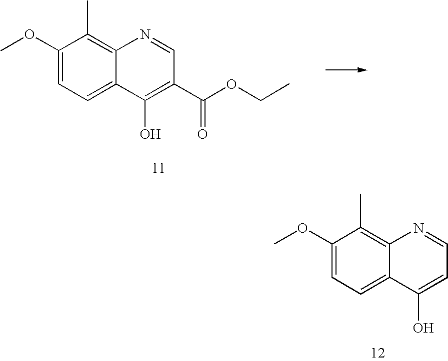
C1(OC)=CC=C2C(=C1C)N=CC=C2O.C1(OC)=CC=C2C(=C1C)N=CC(C(OCC)=O)=C2O
